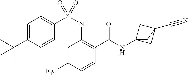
C1=C([F3C])C=CC(C(=O)NC23CC(C#N)(C2)C3)=C1NS(C1=CC=C(C(C)(C)C)C=C1)(=O)=O
